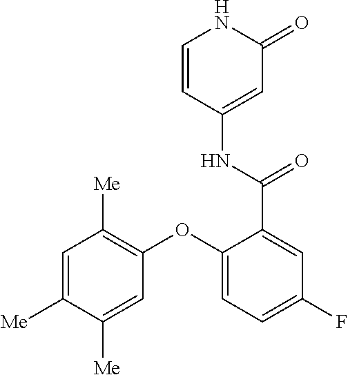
C1=CC(NC(=O)C2=CC(F)=CC=C2OC2=C([Me])C=C([Me])C([Me])=C2)=CC(=O)N1
